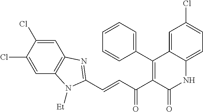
C1(C2=C(C(C=CC3=NC4=C(C=C(Cl)C(Cl)=C4)N3[Et])=O)C(=O)NC3=CC=C(Cl)C=C23)=CC=CC=C1
